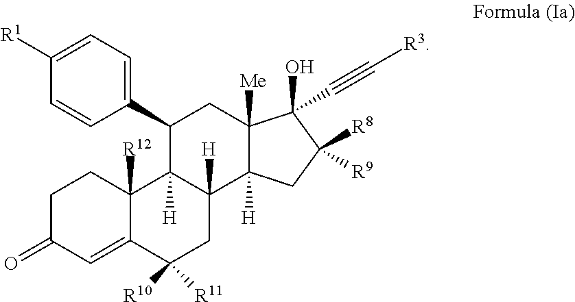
C1C(=O)C=C2C([R12])(C1)C1([H])C([H])(CC2([R10])[R11])C2([H])C([Me])(CC1C1=CC=C([R1])C=C1)C(O)(C#C[R3])C([R8])([R9])C2
